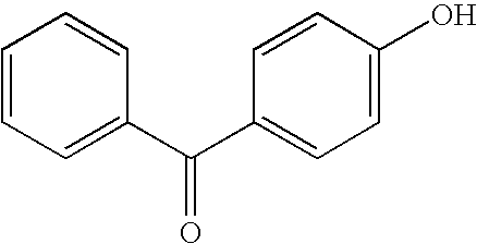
C1=CC=C(C(C2=CC=C(O)C=C2)=O)C=C1
